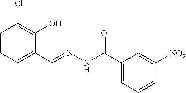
C1=CC=C(C=NNC(=O)C2=CC=CC([NO2])=C2)C(O)=C1Cl
